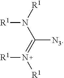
[R1]N(=C(N([R1])[R1])[N3])[R1]
